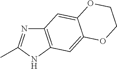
C12=C(NC(C)=N1)C=C1C(=C2)OCCO1
